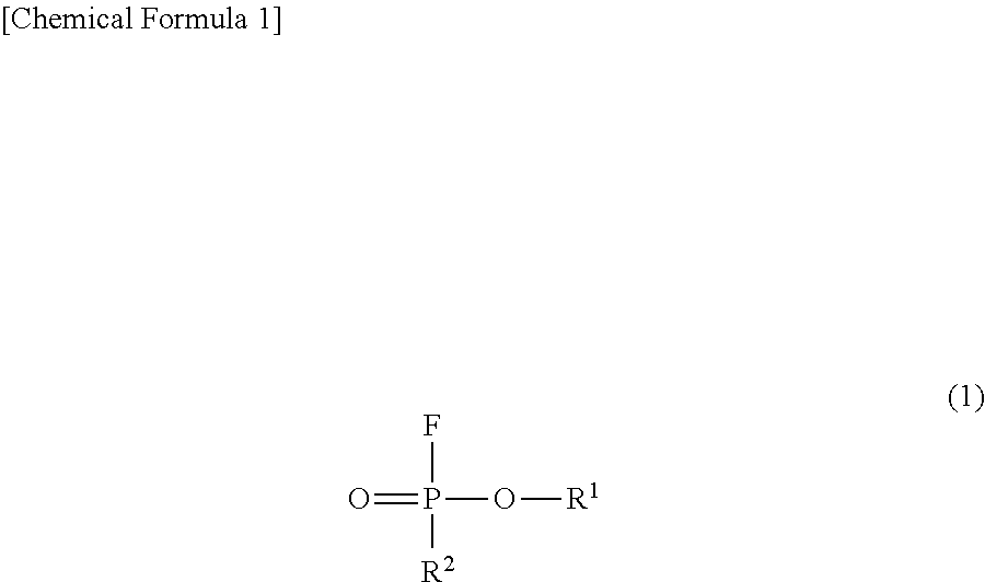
O=P(O[R1])(F)[R2]
